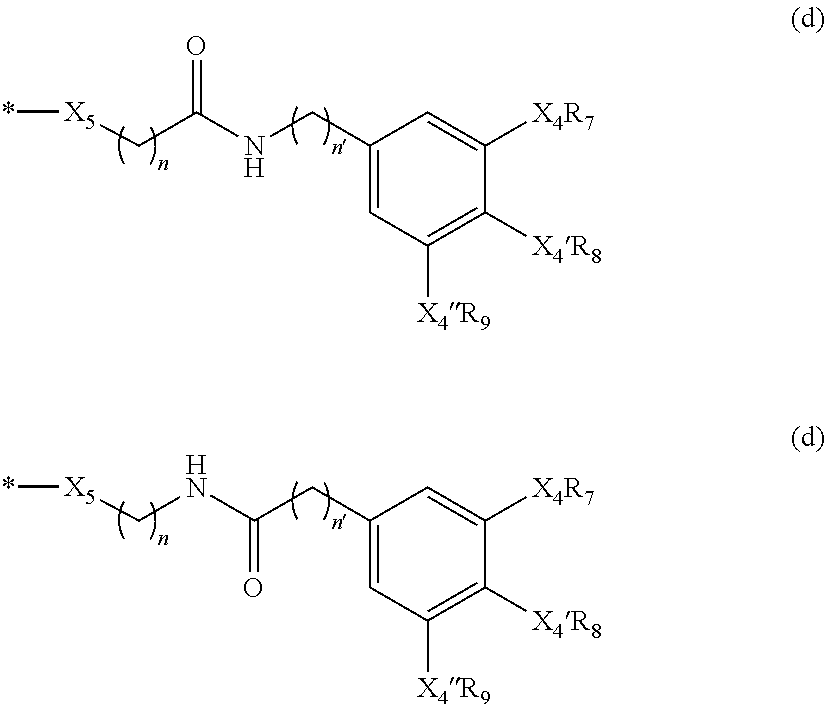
*[X5]CC(NCC1=CC([X4R9])=C([X4R8])C([X4R7])=C1)=O.*[X5]CNC(CC1=CC([X4R9])=C([X4R8])C([X4R7])=C1)=O
